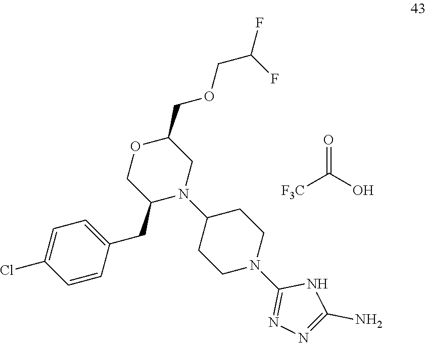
[F3C]C(O)=O.C1=CC(CC2N(C3CCN(C4=NN=C(N)N4)CC3)CC(COCC(F)F)OC2)=CC=C1Cl
